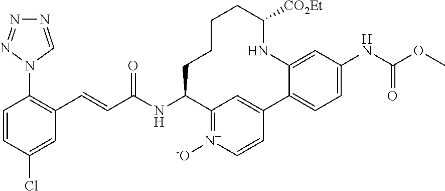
C1=CC(Cl)=CC(C=CC(NC2C3=[N+]([-O])C=CC(=C3)C3=CC=C(NC(OC)=O)C=C3NC([CO2Et])CCCC2)=O)=C1N1C=NN=N1
